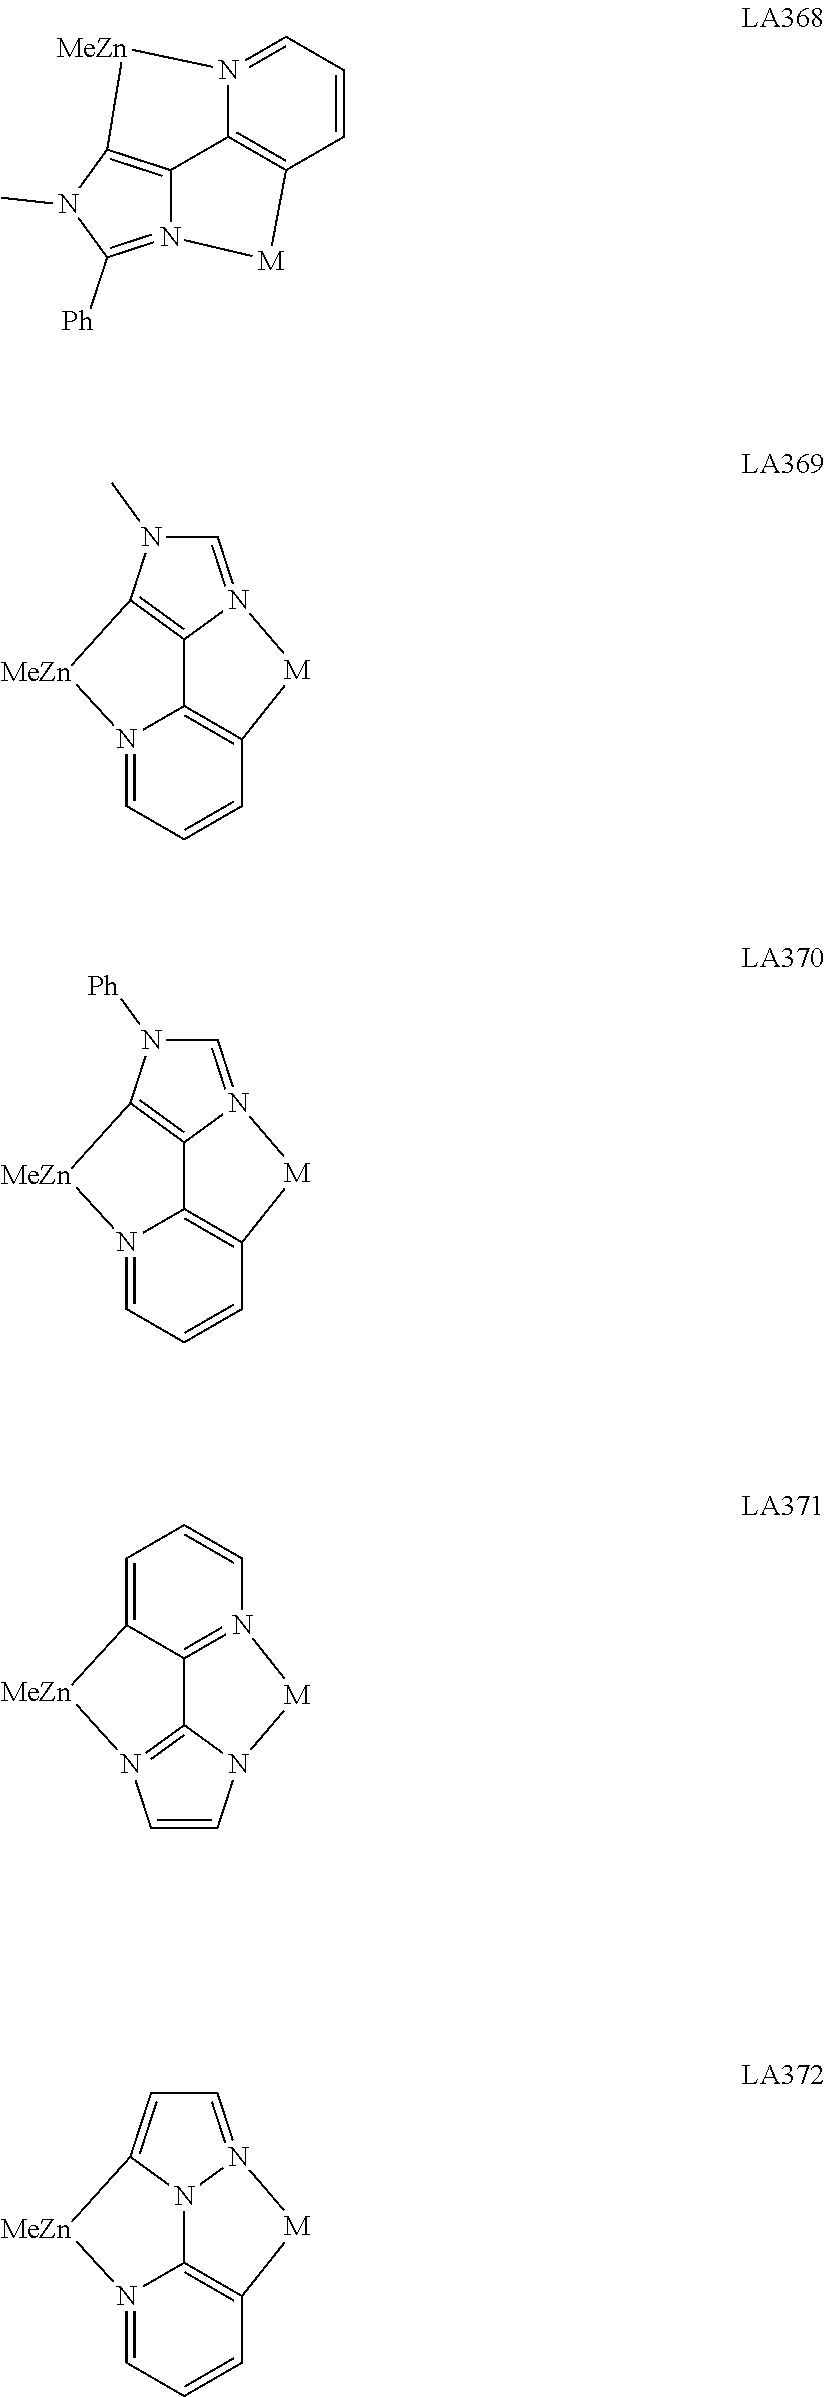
C1=N2C3=C(C=C1)[M]N1=CN(C)C(=C31)[MeZn]2.C1=N2C3=C(C=C1)[M]N1=CN([Ph])C(=C31)[MeZn]2.N12=C([Ph])N(C)C3=C1C1=C(C=CC=N1[MeZn]3)[M]2.C1=C2C3=N(C=C1)[M]N1C3=N(C=C1)[MeZn]2.C1=N2C3=C(C=C1)[M]N1=CC=C(N31)[MeZn]2
